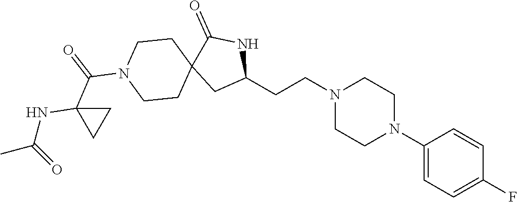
C1(N2CCN(CCC3NC(=O)C4(C3)CCN(C(=O)C3(NC(C)=O)CC3)CC4)CC2)=CC=C(F)C=C1
